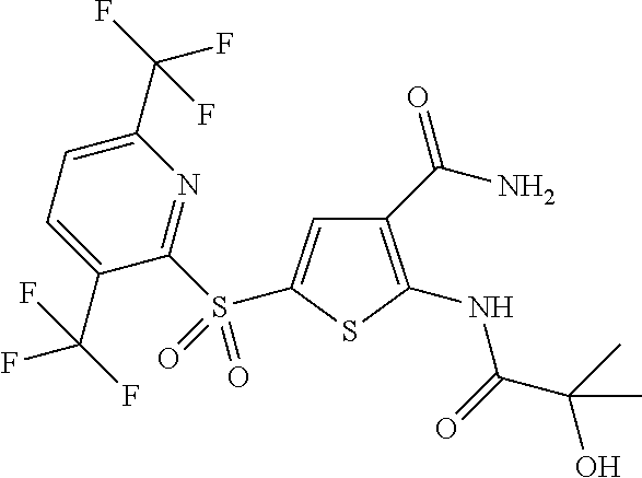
C1(C(N)=O)=C(NC(C(C)(O)C)=O)SC(S(C2=NC(C(F)(F)F)=CC=C2C(F)(F)F)(=O)=O)=C1
